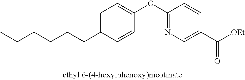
C1=C(CCCCCC)C=CC(OC2=NC=C(C([OEt])=O)C=C2)=C1
